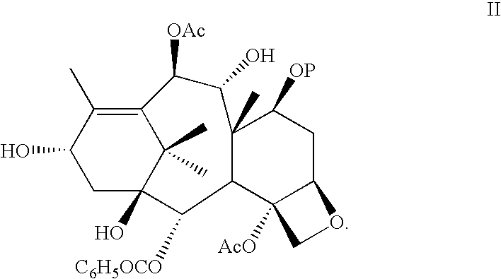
C12=C(C)C(O)CC(O)(C1(C)C)C([C6H5OCO])C1C3([AcO])C(CC([OP])C1(C)C(O)C2[OAc])OC3
